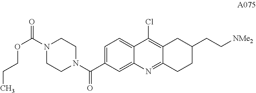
C1=C(C(N2CCN(C(=O)OCCC)CC2)=O)C=C2C(=C1)C(Cl)=C1C(=N2)CCC(CC[NMe2])C1
